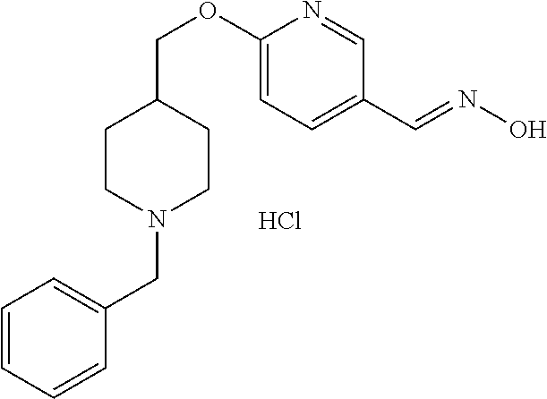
C1=CC=CC(CN2CCC(COC3=CC=C(C=NO)C=N3)CC2)=C1.Cl
